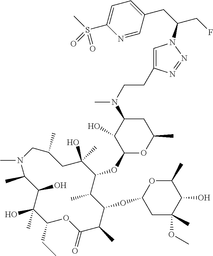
C1(O)(C)C(CC)OC(=O)C(C)C(OC2CC(OC)(C)C(O)C(C)O2)C(C)C(OC2OC(C)CC(N(C)CCC3=CN(C(CC4=CC=C(S(C)(=O)=O)N=C4)CF)N=N3)C2O)C(O)(C)CC(C)CN(C)C(C)C1O
